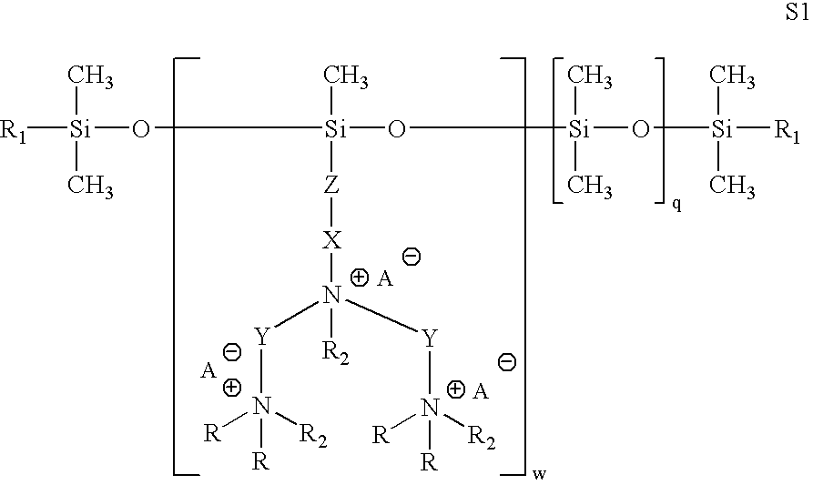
[R1][Si](C)(C)O[Si](C)(O[Si](C)(C)O[Si]([R1])(C)C)[Z][X]N([R2])([Y]N([R])([R])[R2])[Y]N([R])([R2])[R]
